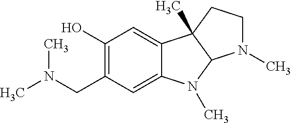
C1(O)=C(CN(C)C)C=C2C(=C1)C1(C)C(N2C)N(C)CC1
